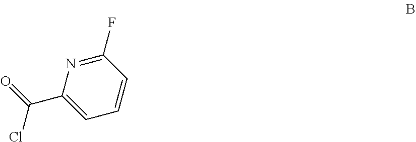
C1(F)=NC(C(=O)Cl)=CC=C1
